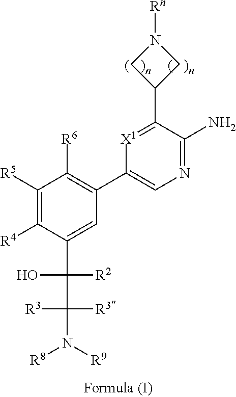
C1([R5])=C([R4])C(C(C([R3])(N([R9])[R8])[R3])([R2])O)=CC(C2=CN=C(N)C(C3CN([Rn])C3)=[X1]2)=C1[R6]
